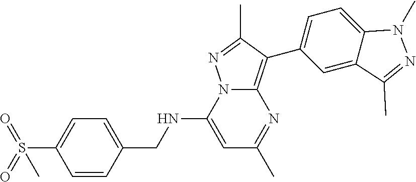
C1=C(NCC2=CC=C(S(=O)(C)=O)C=C2)N2C(=C(C3=CC=C4C(=C3)C(C)=NN4C)C(C)=N2)N=C1C
